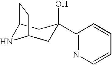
C12NC(CC(O)(C3=NC=CC=C3)C1)CC2
